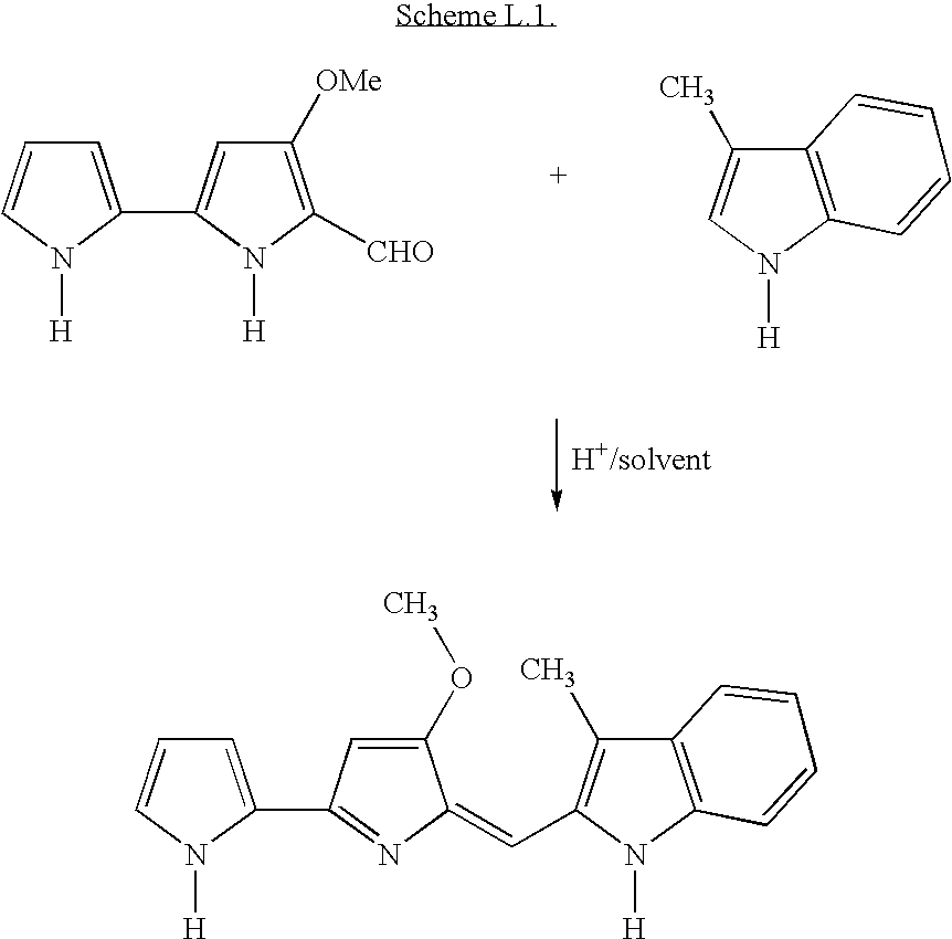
C12=C(N([H])C(C=C3C(OC)=CC(C4=CC=CN4[H])=N3)=C1C)C=CC=C2.C1=C(C2=CC([OMe])=C([CHO])N2[H])N([H])C=C1.C12=C(N([H])C=C1C)C=CC=C2
